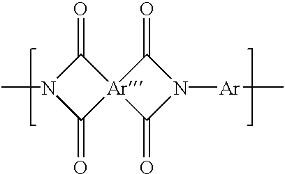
C1(=O)N(C)C(=O)[Ar]12C(=O)N([Ar]C)C2=O
